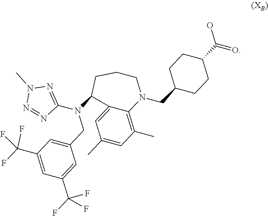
C1=C(CN(C2=NN(C)N=N2)C2C3=CC(C)=CC(C)=C3N(CC3CCC(C(=O)O)CC3)CCC2)C=C(C(F)(F)F)C=C1C(F)(F)F
